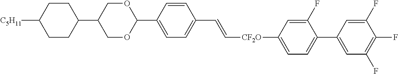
C1CC([C5H11])CCC1C1COC(C2=CC=C(C=C[CF2O]C3=CC=C(C4=CC(F)=C(F)C(F)=C4)C(F)=C3)C=C2)OC1
